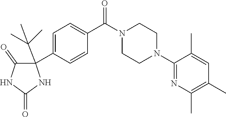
C1=C(C2(C(C)(C)C)C(=O)NC(=O)N2)C=CC(C(N2CCN(C3=NC(C)=C(C)C=C3C)CC2)=O)=C1
